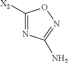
N1=C([X2])ON=C1N
